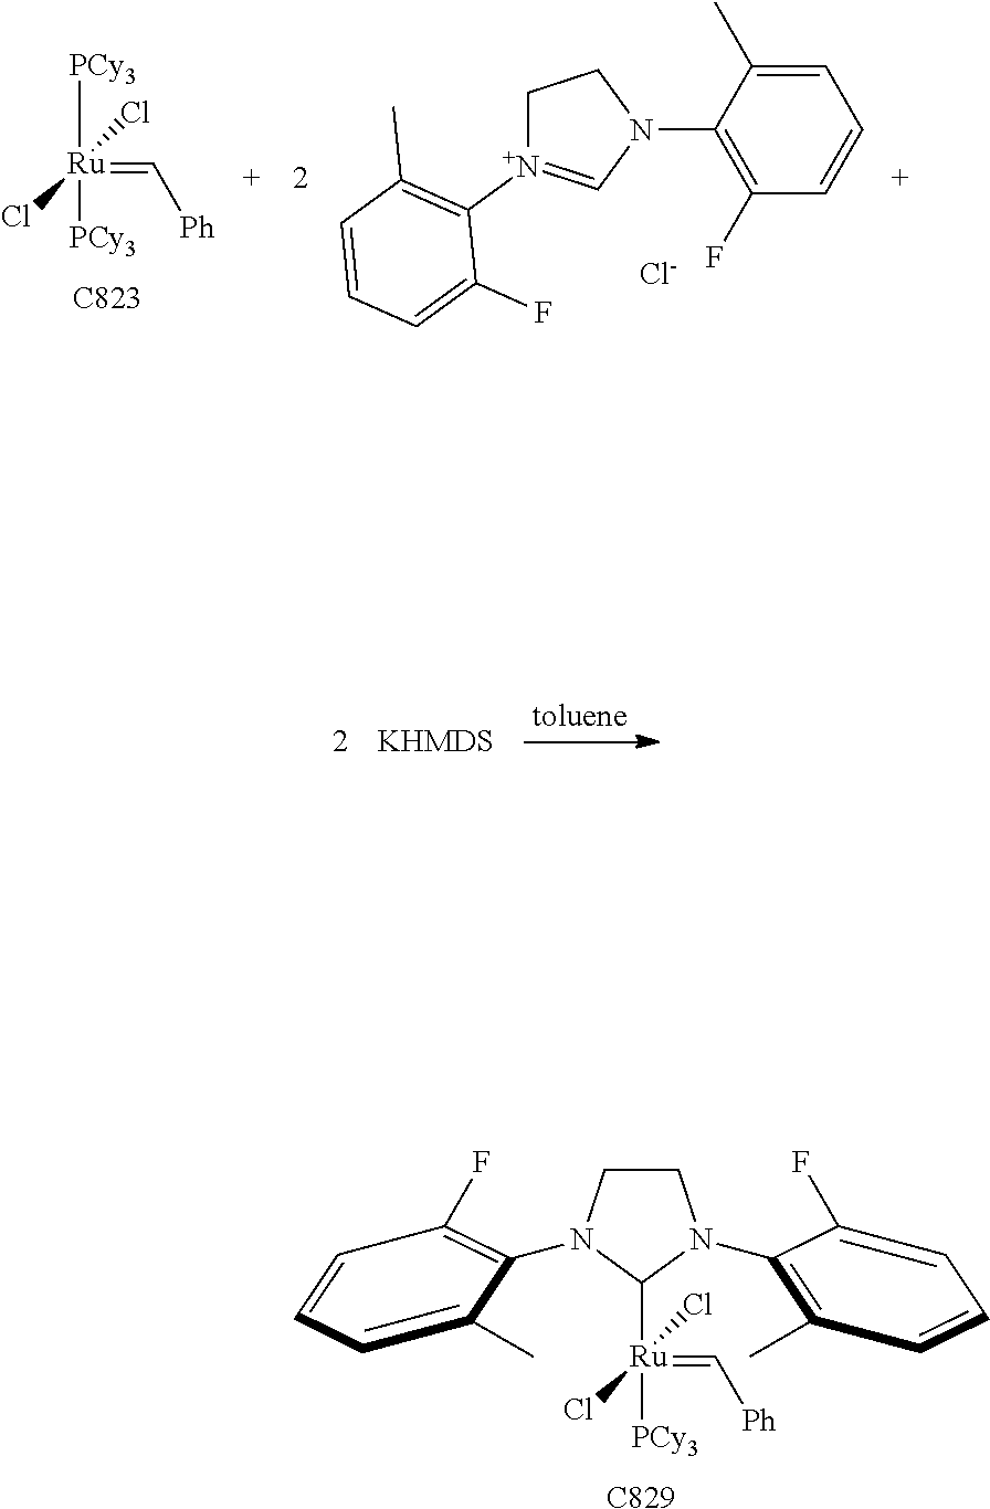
C1(C)=C(N2CCN(C3=C(F)C=CC=C3C)C2[Ru](=C[Ph])(Cl)(Cl)[PCy3])C(F)=CC=C1.[C829].[Ru](=C[Ph])([PCy3])(Cl)(Cl)[PCy3].[C823].C1[N+](C2=C(C)C=CC=C2F)=CN(C2=C(F)C=CC=C2C)C1.[Cl-]
